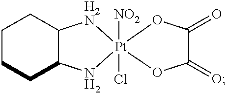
C1CCC2C(C1)[H2N][Pt]1([NO2])(Cl)(OC(=O)C(=O)O1)N2
